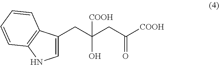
C1=C(CC(CC([COOH])=O)([COOH])O)C2=C(N1)C=CC=C2
